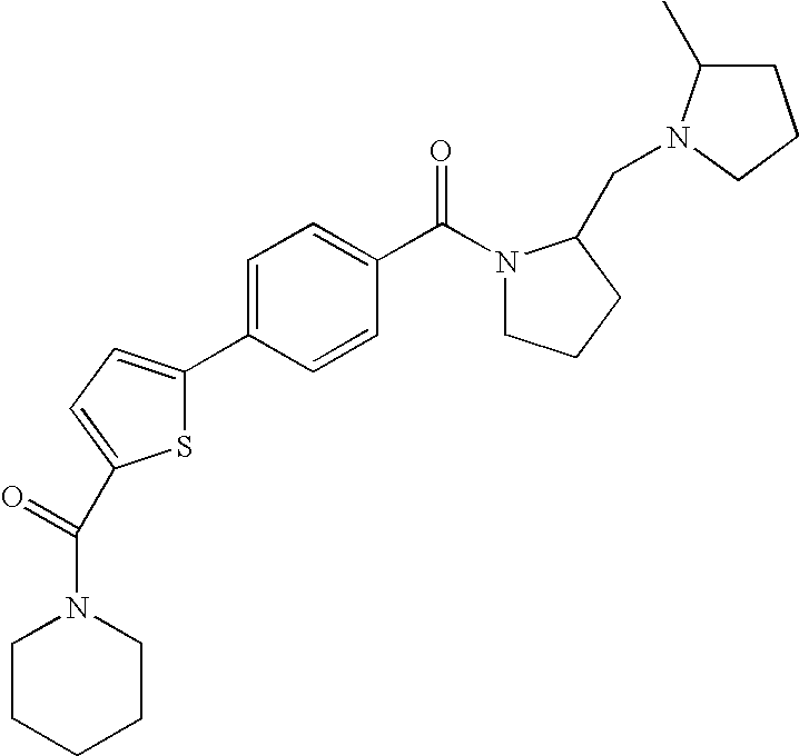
S1C(C2=CC=C(C(N3CCCC3CN3C(C)CCC3)=O)C=C2)=CC=C1C(N1CCCCC1)=O
